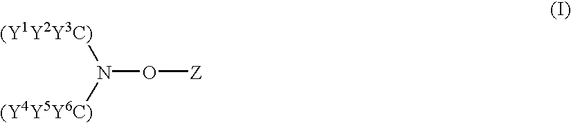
N(O[Z])([(Y1Y2Y3C)])[(Y4Y5Y6C)]
